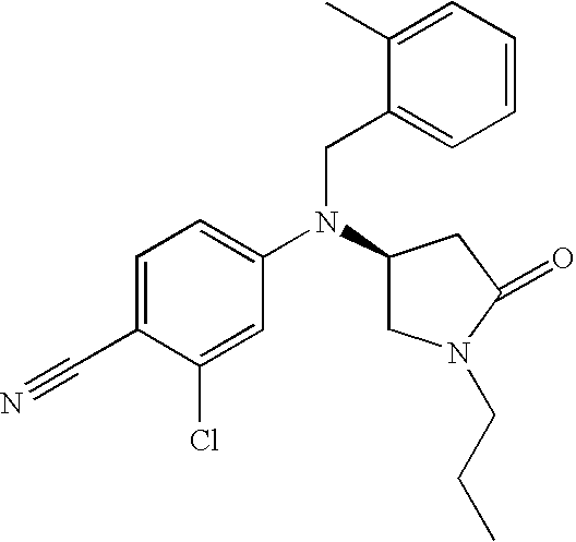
C1=C(C#N)C(Cl)=CC(N(C2CN(CCC)C(=O)C2)CC2=CC=CC=C2C)=C1
